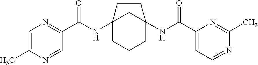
C12(NC(C3=NC=C(C)N=C3)=O)CCCC(NC(C3=CC=NC(C)=N3)=O)(C1)CC2
